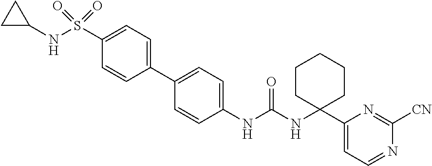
C1(NC(NC2(C3=CC=NC([CN])=N3)CCCCC2)=O)=CC=C(C2=CC=C(S(NC3CC3)(=O)=O)C=C2)C=C1
